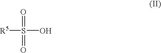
[R5]S(O)(=O)=O
